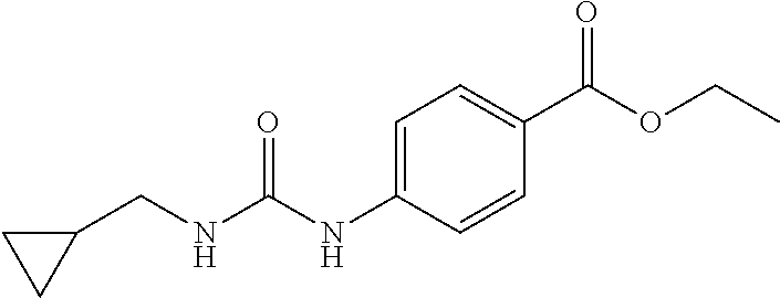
C1(CNC(NC2=CC=C(C(OCC)=O)C=C2)=O)CC1
